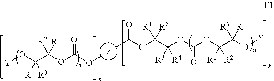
C(OC(C(O[Y])([R3])[R4])([R1])[R2])(OC)=O.C(OC(C(OC(OC(C(O[Y])([R3])[R4])([R1])[R2])=O)([R3])[R4])([R1])[R2])(C)=O
